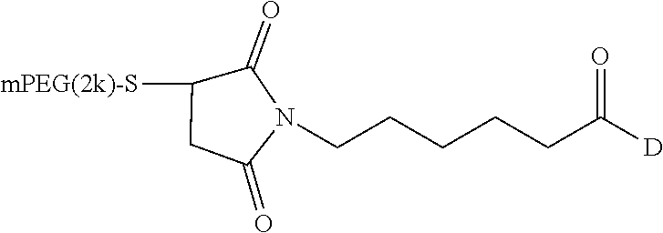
C1([mPEG(2k)-S])CC(=O)N(CCCCCC(=O)[D])C1=O
